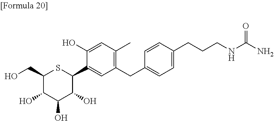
C1(CO)C(O)C(O)C(O)C(C2=CC(CC3=CC=C(CCCNC(N)=O)C=C3)=C(C)C=C2O)S1
